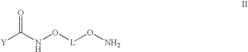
[Y]C(NO[L]ON)=O
